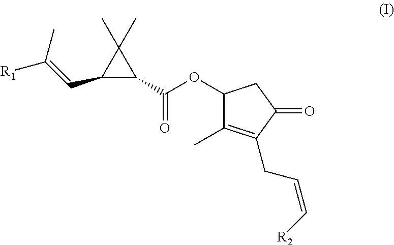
C1(OC(C2C(C)(C)C2C=C([R1])C)=O)C(C)=C(CC=C[R2])C(=O)C1
